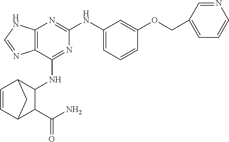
C12=C(C(NC3C4C=CC(C3C(N)=O)C4)=NC(NC3=CC=CC(OCC4=CC=CN=C4)=C3)=N1)N=CN2
